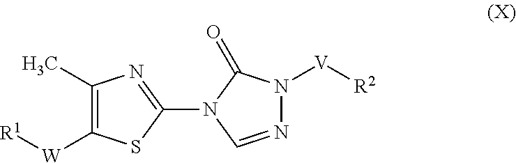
C1(C)=C([W][R1])SC(N2C(=O)N([V][R2])N=C2)=N1
